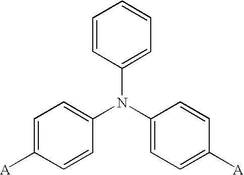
C1=CC=C(N(C2=CC=C([A])C=C2)C2=CC=C([A])C=C2)C=C1
